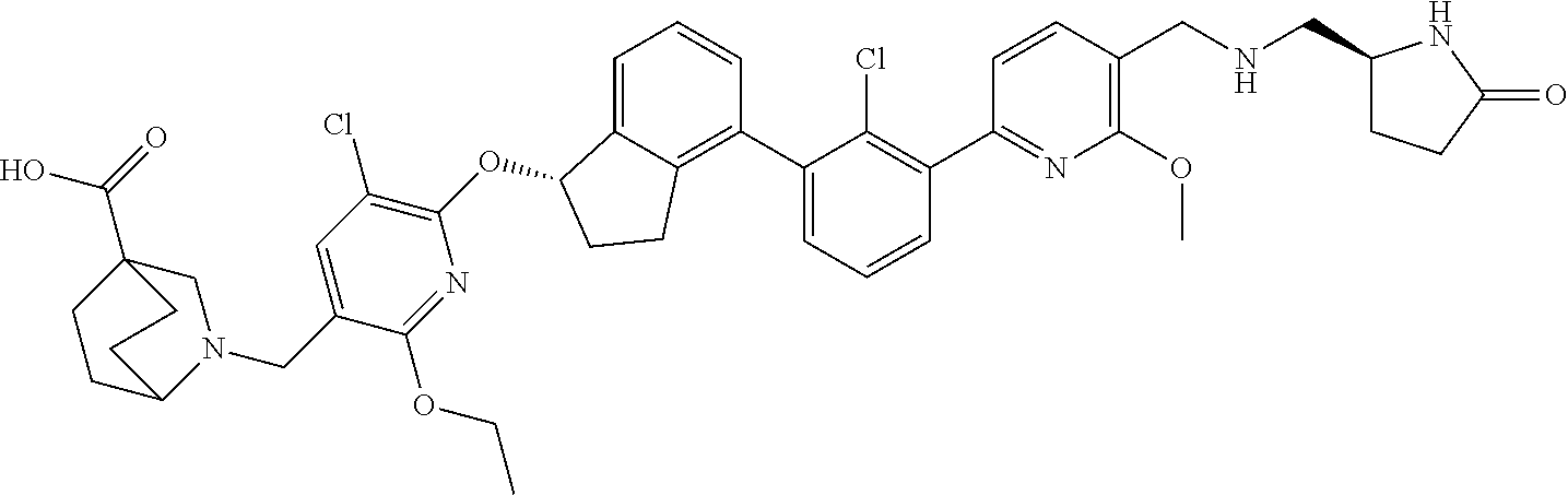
O(C1C2=CC=CC(C3=CC=CC(C4=NC(OC)=C(CNCC5CCC(=O)N5)C=C4)=C3Cl)=C2CC1)C1=C(Cl)C=C(CN2CC3(C(=O)O)CCC2CC3)C(OCC)=N1
